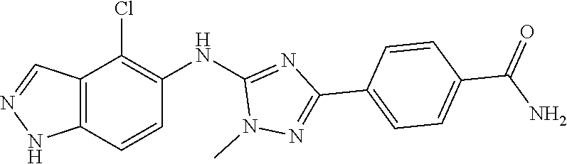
N1(C)C(NC2=C(Cl)C3=C(NN=C3)C=C2)=NC(C2=CC=C(C(=O)N)C=C2)=N1
